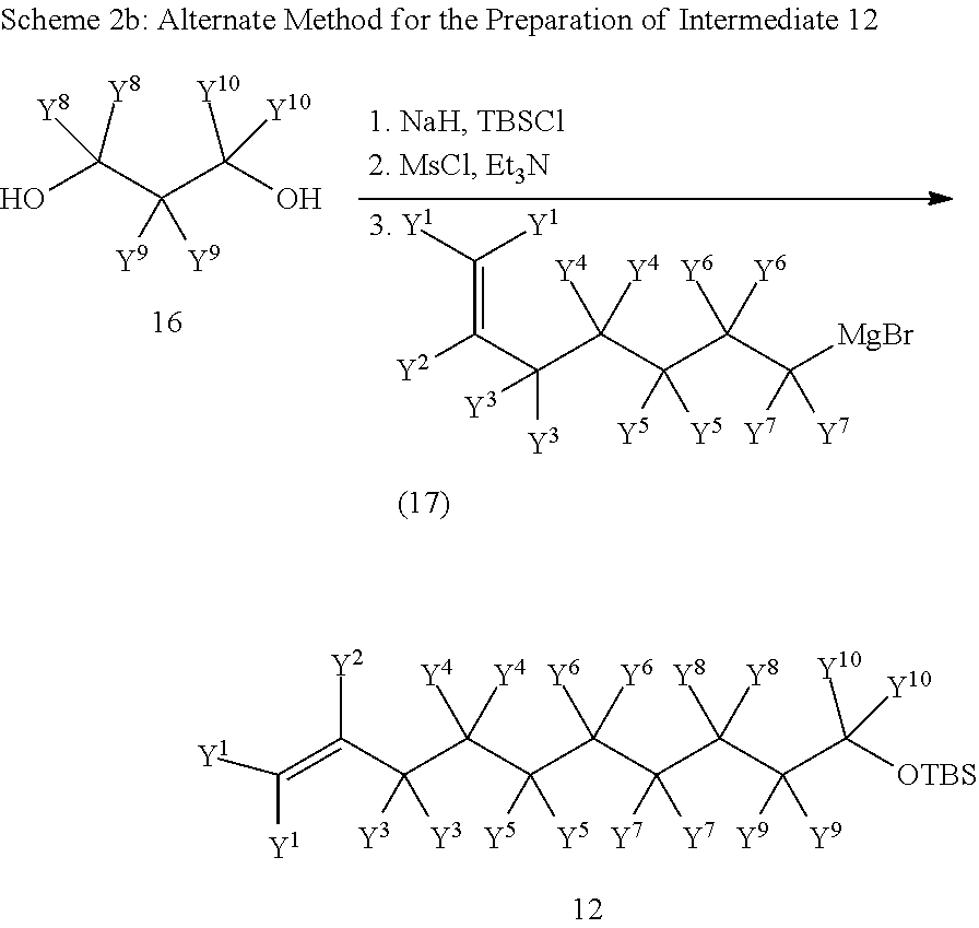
C(=C(C(C(C(C(C(C(C(C([OTBS])([Y10])[Y10])([Y9])[Y9])([Y8])[Y8])([Y7])[Y7])([Y6])[Y6])([Y5])[Y5])([Y4])[Y4])([Y3])[Y3])[Y2])([Y1])[Y1].OC(C(C(O)([Y10])[Y10])([Y9])[Y9])([Y8])[Y8].[Y2]C(C(C(C(C(C([MgBr])([Y7])[Y7])([Y6])[Y6])([Y5])[Y5])([Y4])[Y4])([Y3])[Y3])=C([Y1])[Y1]
